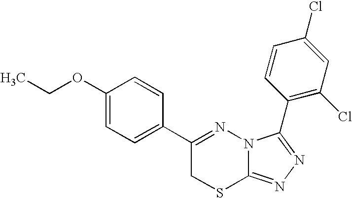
C1(OCC)=CC=C(C2=NN3C(=NN=C3C3=C(Cl)C=C(Cl)C=C3)SC2)C=C1
